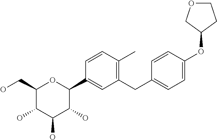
C1(CO)C(O)C(O)C(O)C(C2=CC(CC3=CC=C(OC4CCOC4)C=C3)=C(C)C=C2)O1
